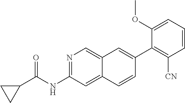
C1(OC)=CC=CC([CN])=C1C1=CC2=CN=C(NC(=O)C3CC3)C=C2C=C1
